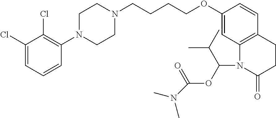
C1(Cl)=CC=CC(N2CCN(CCCCOC3=CC4=C(C=C3)CCC(=O)N4C(C(C)C)OC(=O)N(C)C)CC2)=C1Cl
